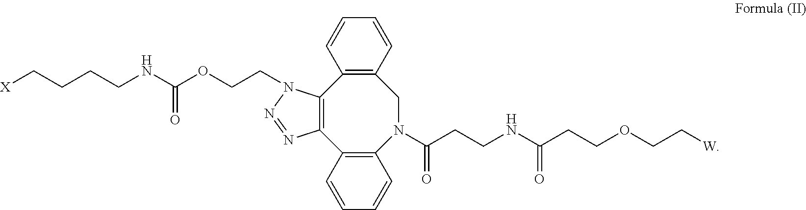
C12=C(C3=C(N(C(CCNC(CCOCC[W])=O)=O)CC4=C1C=CC=C4)C=CC=C3)N=NN2CCOC(NCCCC[X])=O
